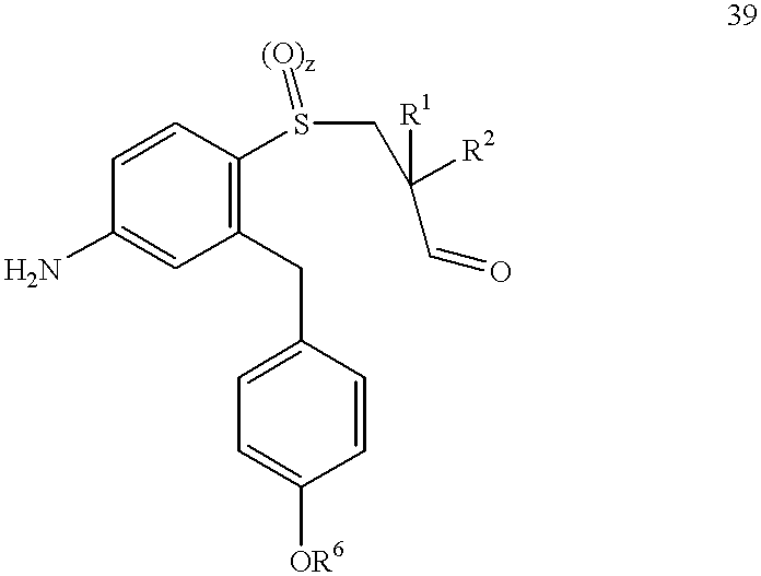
C1=CC(S(CC([R2])([R1])C=O)=[(O)z])=C(CC2=CC=C([OR6])C=C2)C=C1N
